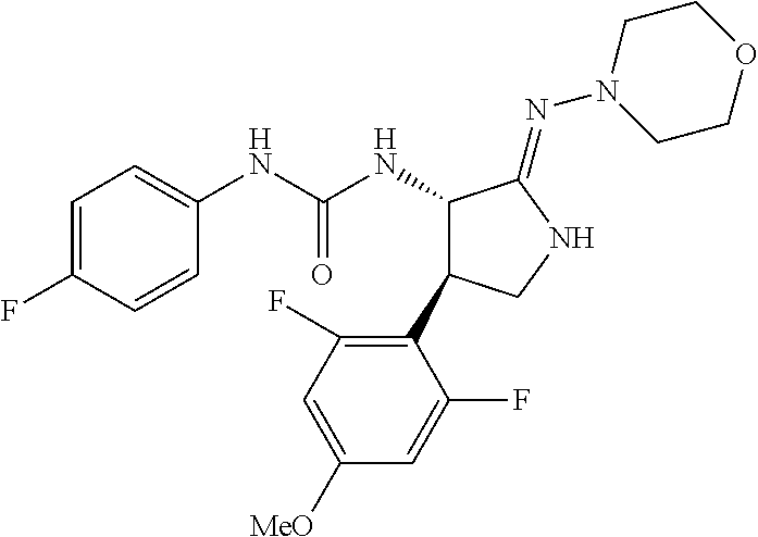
C1=C(F)C=CC(NC(NC2C(C3=C(F)C=C([MeO])C=C3F)CNC2=NN2CCOCC2)=O)=C1
